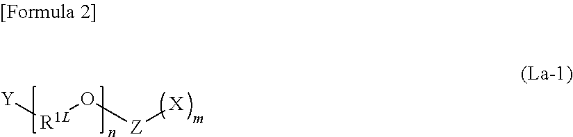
[Y][R1L]O[Z][X]
